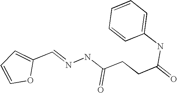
C(=NNC(CCC(=O)NC1=CC=CC=C1)=O)C1=CC=CO1
